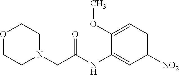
C1([NO2])=CC=C(OC)C(NC(CN2CCOCC2)=O)=C1
